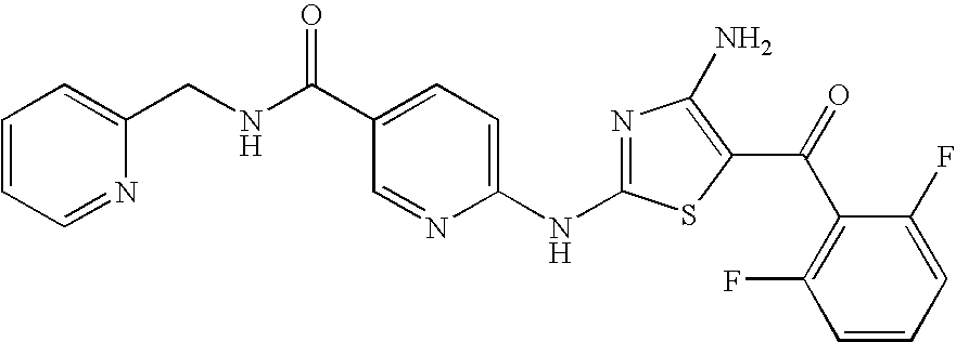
C1=C(C(=O)NCC2=CC=CC=N2)C=NC(NC2=NC(N)=C(C(C3=C(F)C=CC=C3F)=O)S2)=C1
